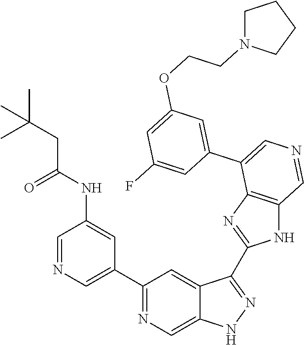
C1(C2=CN=CC(NC(CC(C)(C)C)=O)=C2)=NC=C2C(=C1)C(C1=NC3=C(N1)C=NC=C3C1=CC(OCCN3CCCC3)=CC(F)=C1)=NN2
